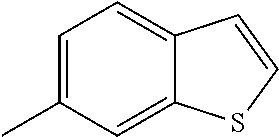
C12=CC=C(C)C=C1SC=C2
